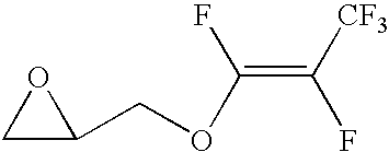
C1C(COC(=C([CF3])F)F)O1
